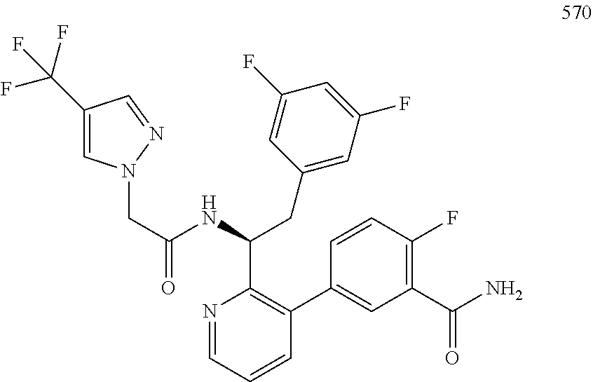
C1(C(F)(F)F)=CN(CC(NC(C2=C(C3=CC(C(N)=O)=C(F)C=C3)C=CC=N2)CC2=CC(F)=CC(F)=C2)=O)N=C1
